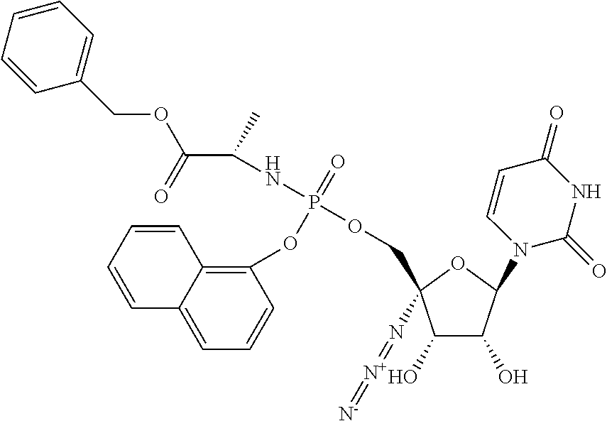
C1(O)C(O)C(N2C(=O)NC(=O)C=C2)OC1(COP(OC1=C2C(=CC=C1)C=CC=C2)(=O)NC(C(=O)OCC1=CC=CC=C1)C)N=[N+]=[N-]
